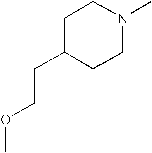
C(C1CCN(C)CC1)COC
